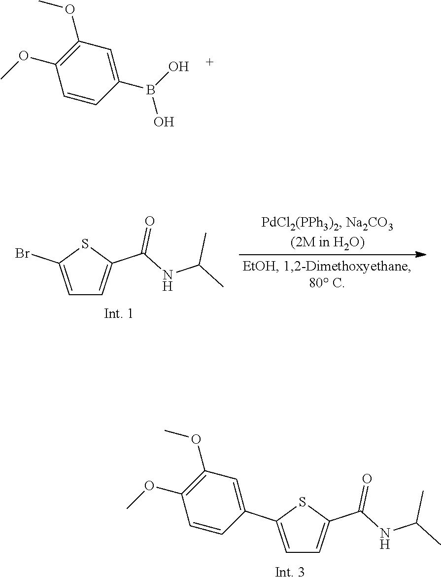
C1(B(O)O)=CC(OC)=C(OC)C=C1.C1=C(Br)SC(C(NC(C)C)=O)=C1.C1=C(C2=CC(OC)=C(OC)C=C2)SC(C(NC(C)C)=O)=C1
